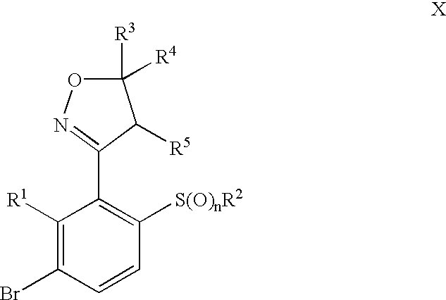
C1(C2=C([S(O)nR2])C=CC(Br)=C2[R1])=NOC([R3])([R4])C1[R5]
